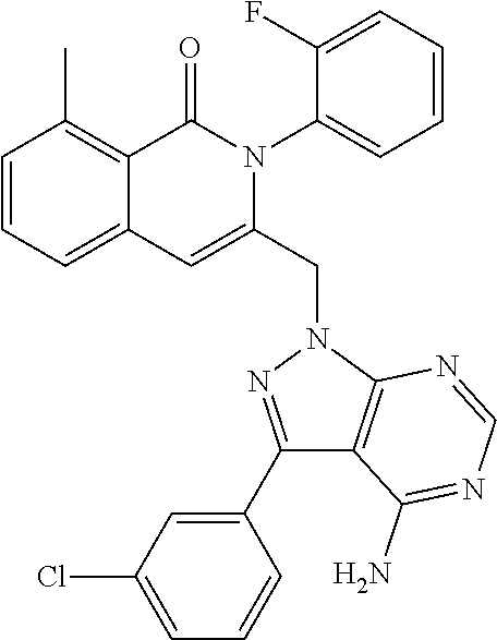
C1=CC=C2C(=C1C)C(=O)N(C1=CC=CC=C1F)C(CN1C3=C(C(N)=NC=N3)C(C3=CC(Cl)=CC=C3)=N1)=C2
